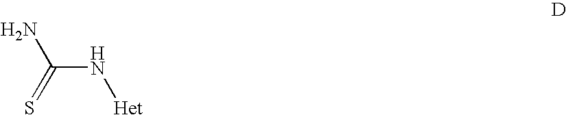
C(N[Het])(N)=S
